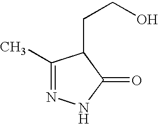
C1(C)=NNC(=O)C1CCO
